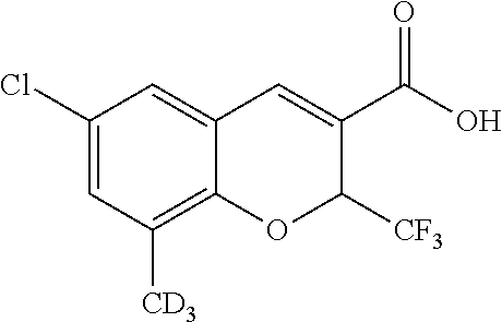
C1(Cl)=CC([CD3])=C2C(=C1)C=C(C(O)=O)C([CF3])O2
